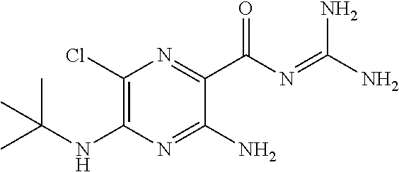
C1(Cl)=C(NC(C)(C)C)N=C(N)C(C(N=C(N)N)=O)=N1
